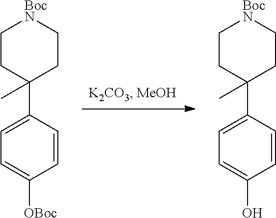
C1CC(C2=CC=C(O)C=C2)(C)CC[BocN]1.C1CC(C2=CC=C([OBoc])C=C2)(C)CC[BocN]1
